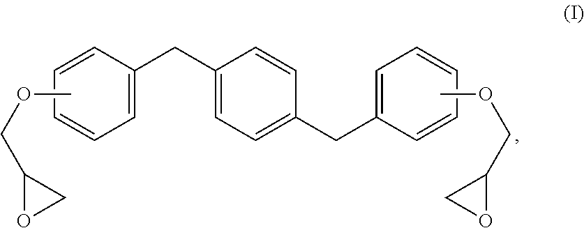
C1=C(CC2=CC=C(CC3=CC=CC=C3)C=C2)C=CC=C1.COCC1OC1.COCC1OC1
